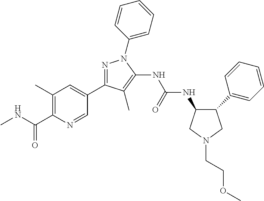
N1=C(C2=CC(C)=C(C(NC)=O)N=C2)C(C)=C(NC(NC2C(C3=CC=CC=C3)CN(CCOC)C2)=O)N1C1=CC=CC=C1
